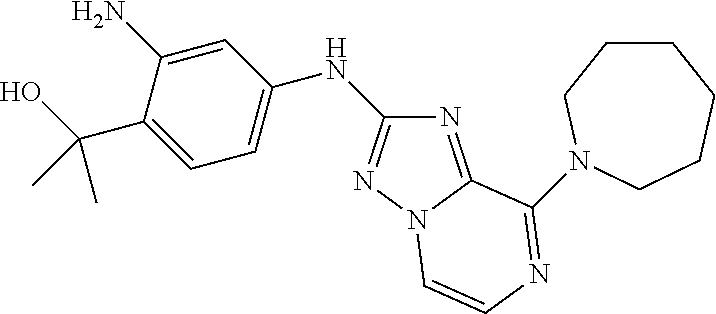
N1=C2N(N=C1NC1=CC=C(C(O)(C)C)C(N)=C1)C=CN=C2N1CCCCCC1
